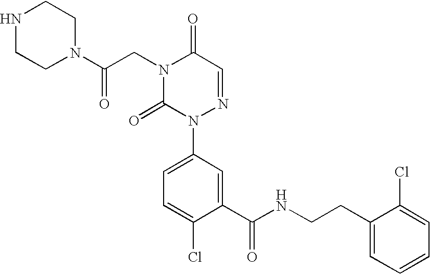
N1(C(CN2C(=O)N(C3=CC=C(Cl)C(C(NCCC4=CC=CC=C4Cl)=O)=C3)N=CC2=O)=O)CCNCC1
